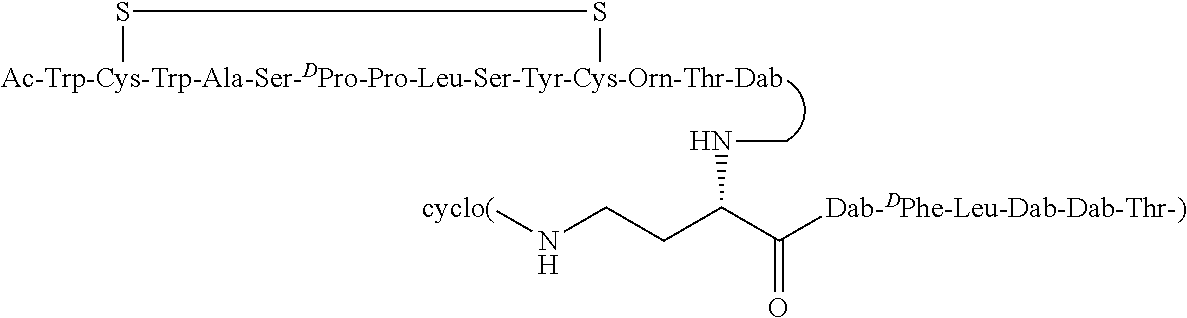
[Ac-Trp-Cys-Trp-Ala-Ser-DPro-Pro-Leu-Ser-Tyr-Cys-Orn-Thr-Dab]1SS1.N(CCC(C([Dab-DPhe-Leu-Dab-Dab-Thr-)])=O)NC)[cyclo(]
